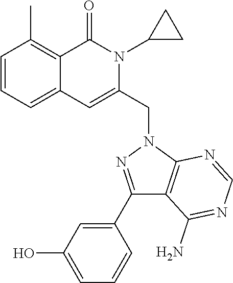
C1=CC=C2C(=C1C)C(=O)N(C1CC1)C(CN1C3=C(C(N)=NC=N3)C(C3=CC(O)=CC=C3)=N1)=C2
